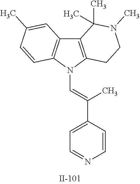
C12=C(N(C=C(C)C3=CC=NC=C3)C3=C1C=C(C)C=C3)CCN(C)C2(C)C
